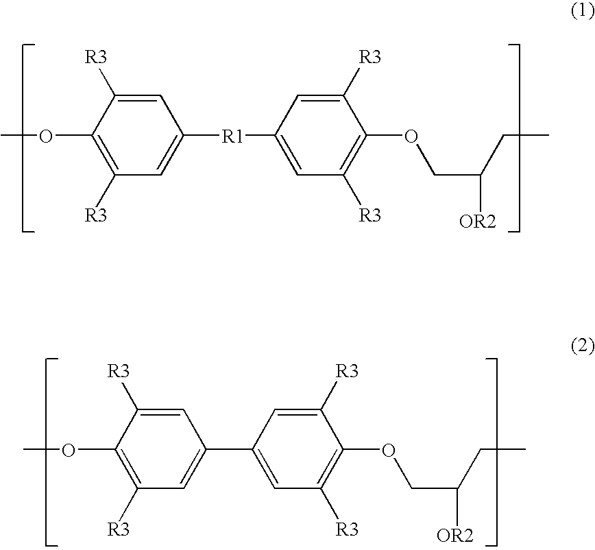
COC1=C([R3])C=C([R1]C2=CC([R3])=C(OCC(CC)[OR2])C([R3])=C2)C=C1[R3].COC1=C([R3])C=C(C2=CC([R3])=C(OCC(CC)[OR2])C([R3])=C2)C=C1[R3]
